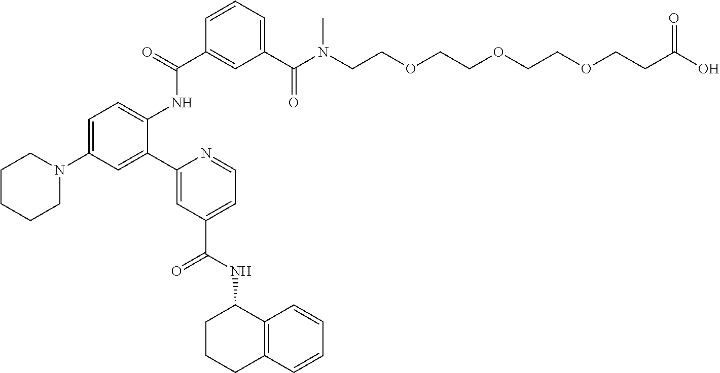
C1CCCN(C2=CC=C(NC(C3=CC(C(N(C)CCOCCOCCOCCC(=O)O)=O)=CC=C3)=O)C(C3=CC(C(NC4CCCC5=C4C=CC=C5)=O)=CC=N3)=C2)C1
